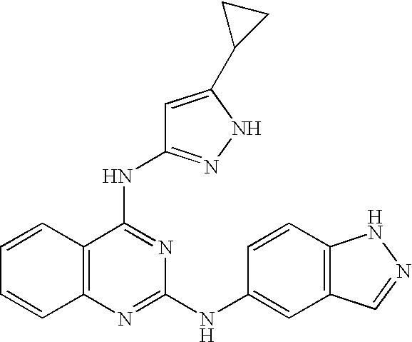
C1=CC2=C(C=C1)N=C(NC1=CC3=C(C=C1)NN=C3)N=C2NC1=NNC(C2CC2)=C1
